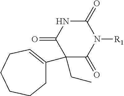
C1(=O)NC(=O)C(CC)(C2=CCCCCC2)C(=O)N1[R1]
